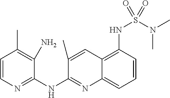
C1=CN=C(NC2=NC3=CC=CC(NS(N(C)C)(=O)=O)=C3C=C2C)C(N)=C1C
